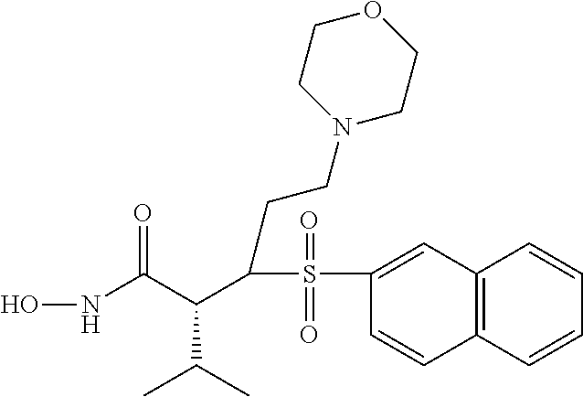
C12=C(C=CC=C1)C=CC(S(C(C(C(NO)=O)C(C)C)CCN1CCOCC1)(=O)=O)=C2
